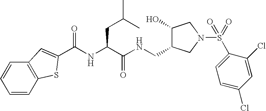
C1=CC2=C(C=C1)C=C(C(NC(C(NCC1C(O)CN(S(=O)(=O)C3=CC=C(Cl)C=C3Cl)C1)=O)CC(C)C)=O)S2
